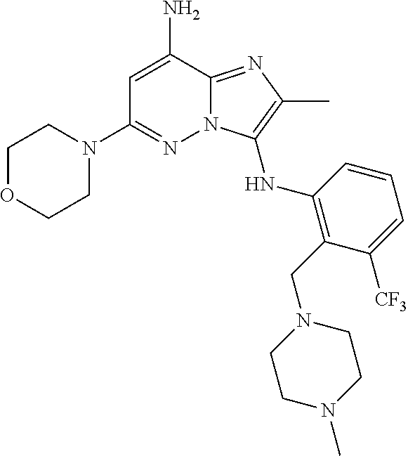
NC1=CC(N2CCOCC2)=NN2C1=NC(C)=C2NC1=C(CN2CCN(C)CC2)C([CF3])=CC=C1
